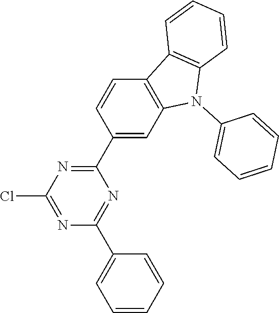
C1(C2=CC3=C(C=C2)C2=C(N3C3=CC=CC=C3)C=CC=C2)=NC(Cl)=NC(C2=CC=CC=C2)=N1
